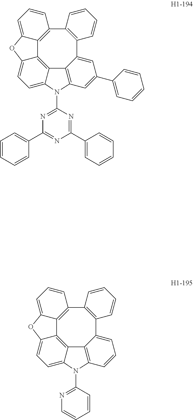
C12=C3C4=C(C5=CC=CC6=C5C5=C1C(=CC=C5N6C1=NC=CC=C1)OC2=CC=C3)C=CC=C4.C12=C3C4=C(C5=CC(C6=CC=CC=C6)=CC6=C5C5=C1C(=CC=C5N6C1=NC(C5=CC=CC=C5)=NC(C5=CC=CC=C5)=N1)OC2=CC=C3)C=CC=C4
